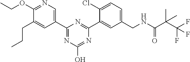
C1(CNC(C(C(F)(F)F)(C)C)=O)=CC=C(Cl)C(C2=NC(C3=CN=C(OCC)C(CCC)=C3)=NC(O)=N2)=C1
